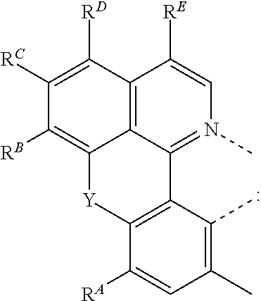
C1([RC])=C([RD])C2=C3C(=C1[RB])[Y]C1=C(C3=N(C)C=C2[RE])C(C)=C(C)C=C1[RA]
